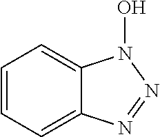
C1=CC=C2C(=C1)N(O)N=N2
